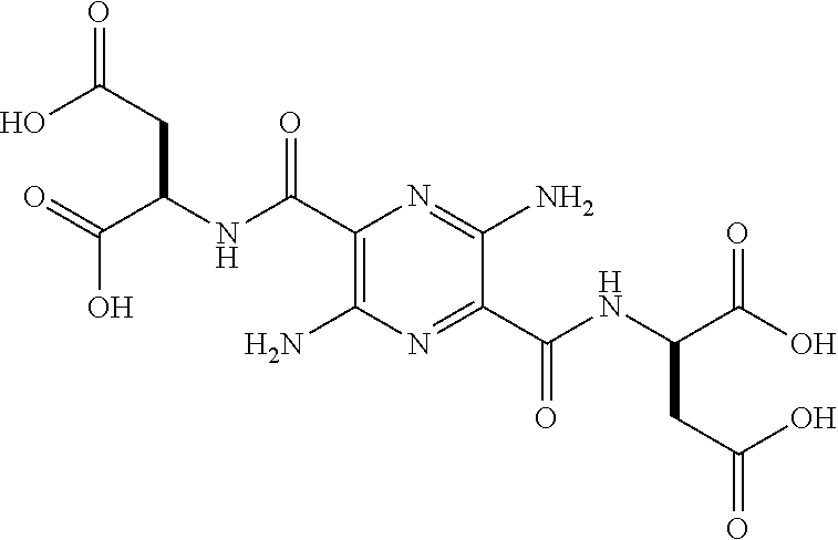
C1(C(NC(C(=O)O)CC(=O)O)=O)=C(N)N=C(C(NC(C(O)=O)CC(=O)O)=O)C(N)=N1
